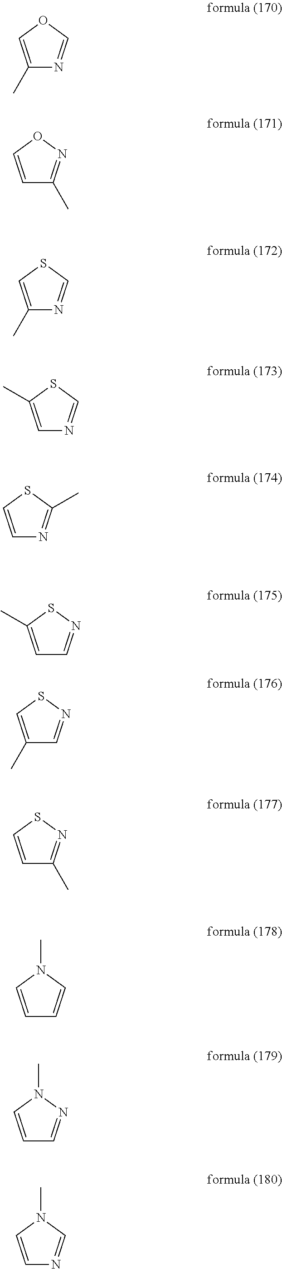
C1(C)=COC=N1.C1=CON=C1C.C1(C)=CSC=N1.C1=C(C)SC=N1.C1=CSC(C)=N1.C1=C(C)SN=C1.C1(C)=CSN=C1.C1=CSN=C1C.C1=CN(C)C=C1.C1=CN(C)N=C1.C1=CN(C)C=N1
